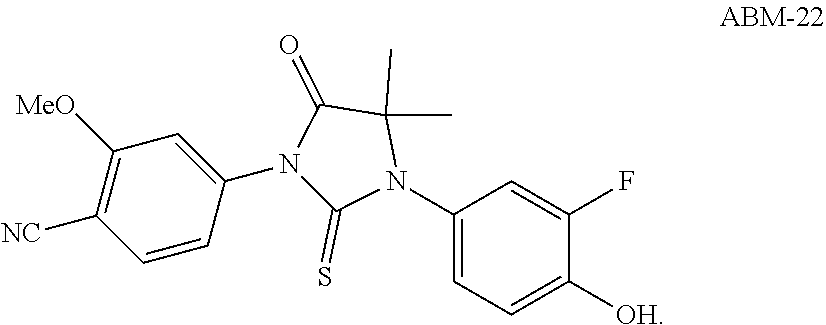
C1=C(N2C(C)(C)C(=O)N(C3=CC([MeO])=C([NC])C=C3)C2=S)C=C(F)C([OH])=C1
